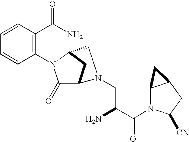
C1(=O)C2CC(N1C1=C(C(N)=O)C=CC=C1)CN2CC(C(N1C2C(CC1[CN])C2)=O)N
